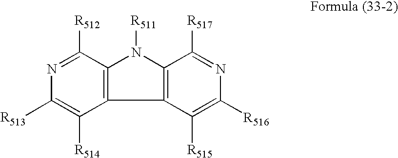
C12=C(N([R511])C3=C1C([R514])=C([R513])N=C3[R512])C([R517])=NC([R516])=C2[R515]
